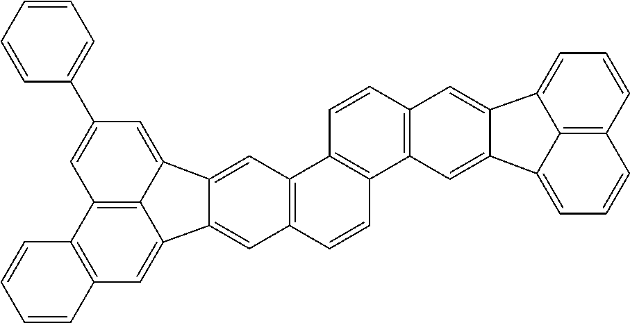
C12=C(C=C3C4=C1C=C(C1=CC=CC=C1)C=C4C1=CC4=C(C=CC5=C4C=CC4=C5C=C5C(=C4)C4=CC=CC6=C4C5=CC=C6)C=C31)C=CC=C2
